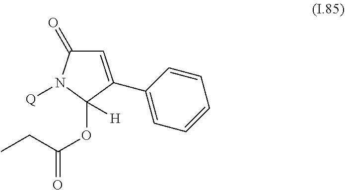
C1(=O)N([Q])C(OC(CC)=O)([H])C(C2=CC=CC=C2)=C1
